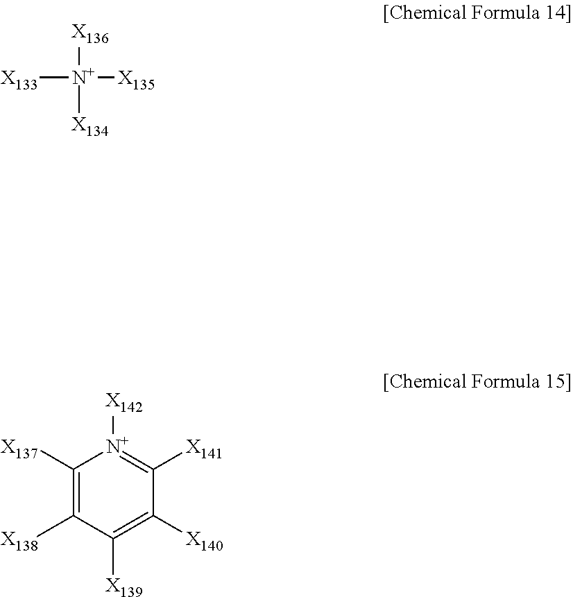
[N+]([X135])([X133])([X136])[X134].C1([X137])=C([X138])C([X139])=C([X140])C([X141])=[N+]1[X142]
